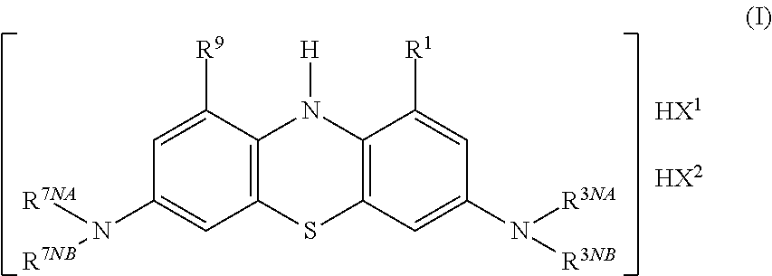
C1=C([R9])C2=C(C=C1N([R7NA])[R7NB])SC1=C(N2[H])C([R1])=CC(N([R3NA])[R3NB])=C1.[HX1].[HX2]
